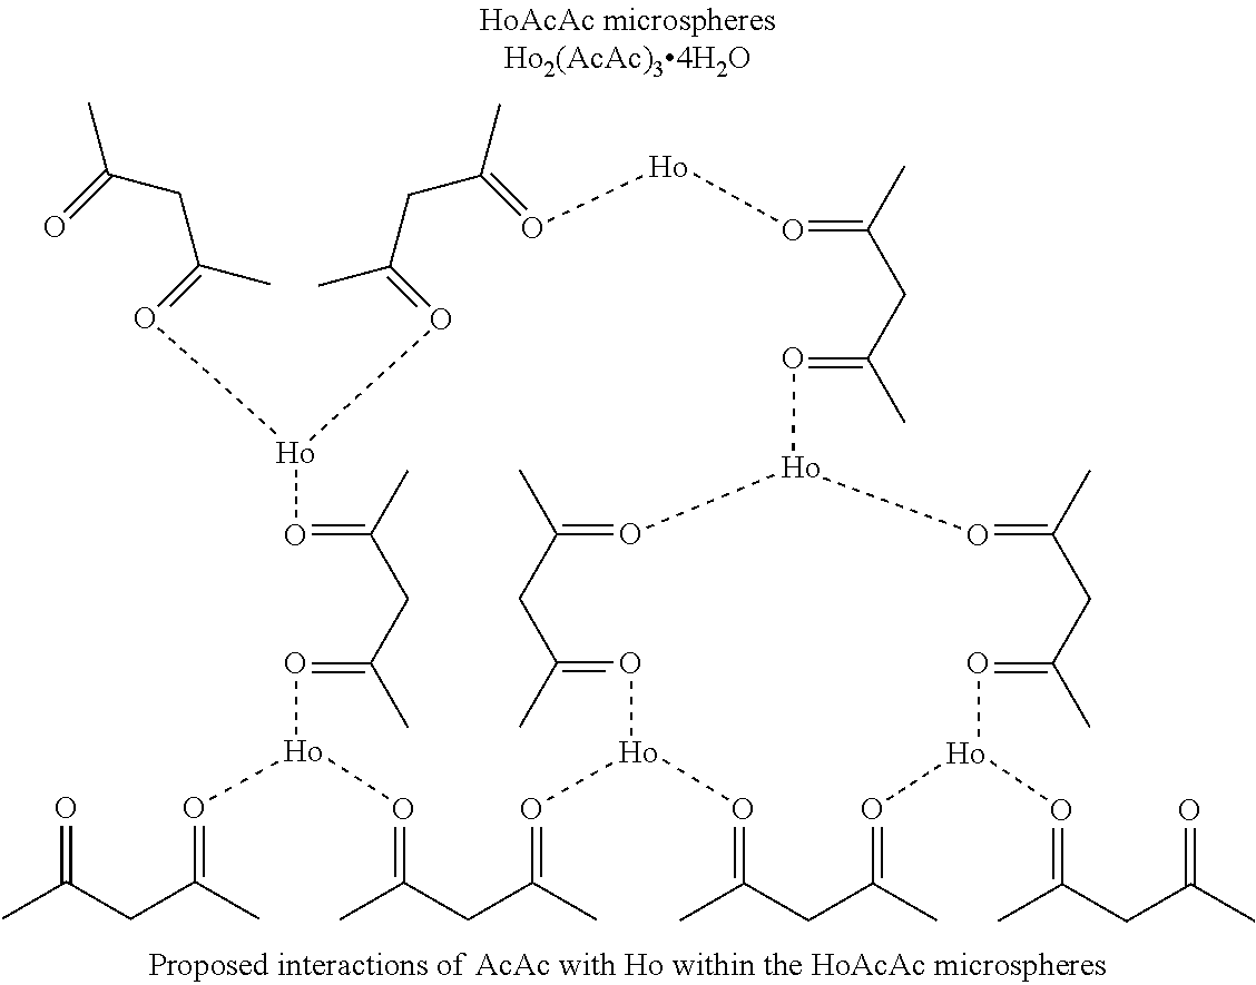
CC(CC(=O[Ho]1O=C(C)CC(C)=O[Ho]O=C(C)CC(C)=O[Ho]2O=C(C)CC(C)=O[Ho](O=C(C)CC(C)=O[Ho](O=C(CC(C)=O)C)O=C(C)CC(C)=O1)O=C(C)CC(C)=O[Ho](O=C(C)CC(=O)C)O=C(C)CC(C)=O2)C)=O
